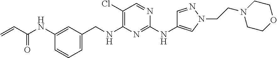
C1=C(CNC2=C(Cl)C=NC(NC3=CN(CCN4CCOCC4)N=C3)=N2)C=C(NC(C=C)=O)C=C1
